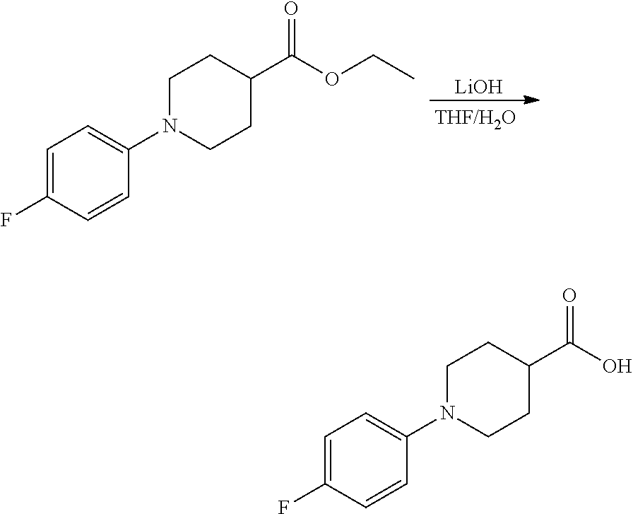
[LiOH].C1=CC(F)=CC=C1N1CCC(C(OCC)=O)CC1.C1=CC(F)=CC=C1N1CCC(C(O)=O)CC1
